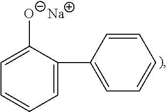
C1=C([O-])C(C2=CC=CC=C2)=CC=C1.[Na]
